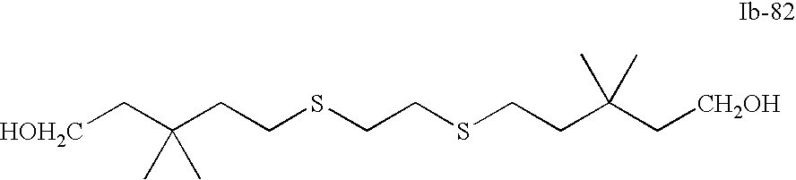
[HOH2C]CC(CCSCCSCCC(C[CH2OH])(C)C)(C)C
